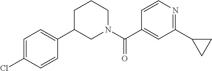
C1=CN=C(C2CC2)C=C1C(N1CCCC(C2=CC=C(Cl)C=C2)C1)=O
